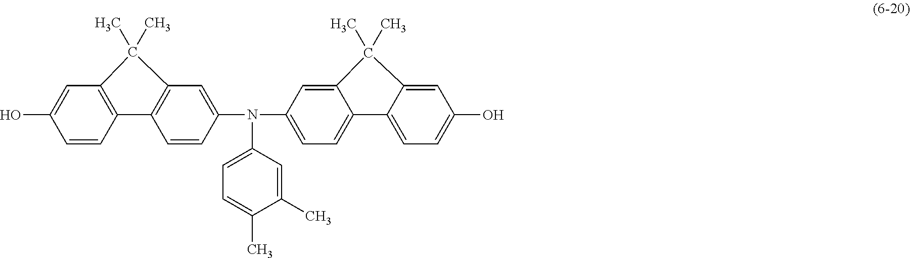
C1=CC2=C(C=C1O)C(C)(C)C1=C2C=CC(N(C2=CC=C(C)C(C)=C2)C2=CC=C3C(=C2)C(C)(C)C2=CC(O)=CC=C32)=C1
